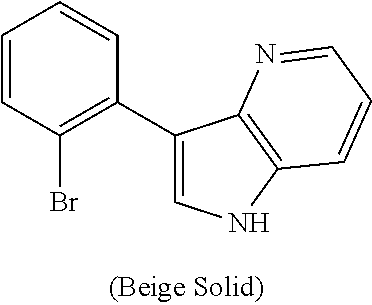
C1=CC(Br)=C(C2=CNC3=C2N=CC=C3)C=C1
